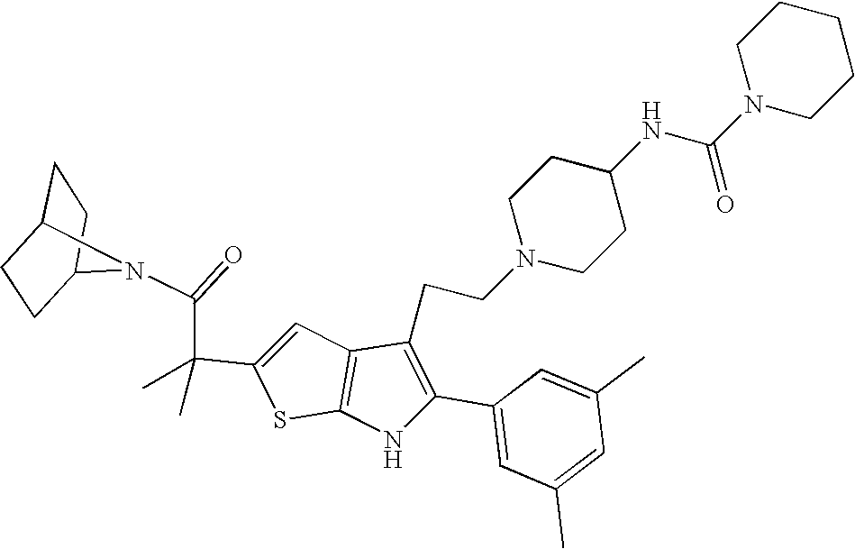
C1C2CCC(C1)N2C(=O)C(C1=CC2=C(S1)NC(C1=CC(C)=CC(C)=C1)=C2CCN1CCC(NC(=O)N2CCCCC2)CC1)(C)C
